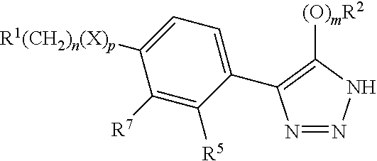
N1=NNC([(O)mR2])=C1C1=CC=C([R1(CH2)n(X)p])C([R7])=C1[R5]
